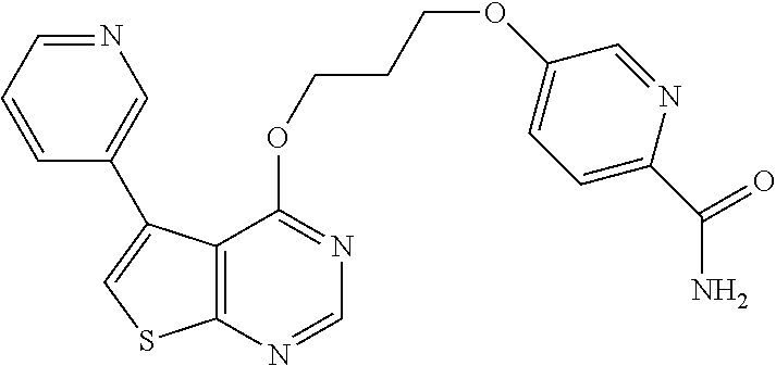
C1=NC2=C(C(OCCCOC3=CC=C(C(=O)N)N=C3)=N1)C(C1=CN=CC=C1)=CS2
